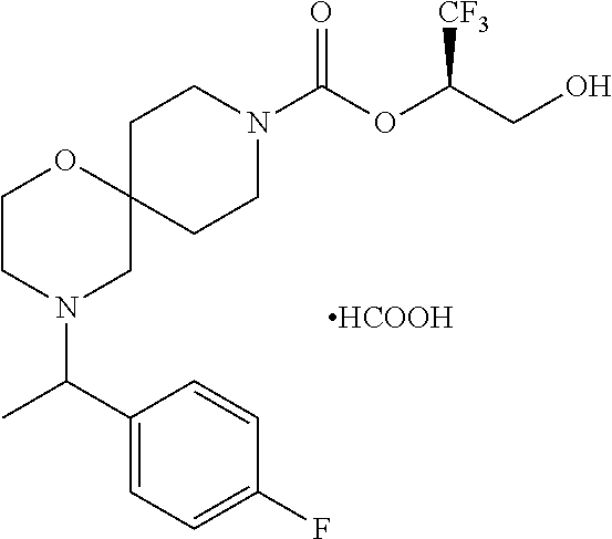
C1CN(C(OC(CO)[CF3])=O)CCC12OCCN(C(C1=CC=C(F)C=C1)C)C2.[HCOOH]
